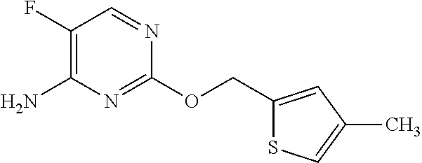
C1(COC2=NC(N)=C(F)C=N2)=CC(C)=CS1
